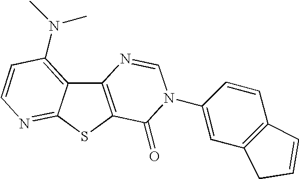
C12=C(SC3=NC=CC(N(C)C)=C13)C(=O)N(C1=CC3=C(C=C1)C=CC3)C=N2
